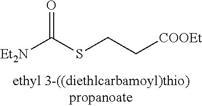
[Et2N]C(SCC[COOEt])=O
